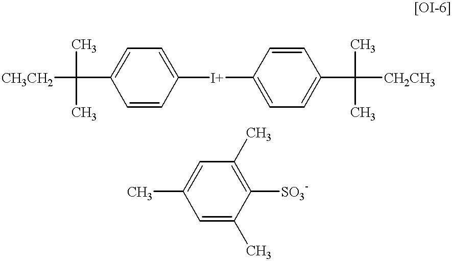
[CH3CH2]C(C)(C)C1=CC=C([I+]C2=CC=C(C(C)(C)[CH2CH3])C=C2)C=C1.C1=C(C)C([SO3-])=C(C)C=C1C
